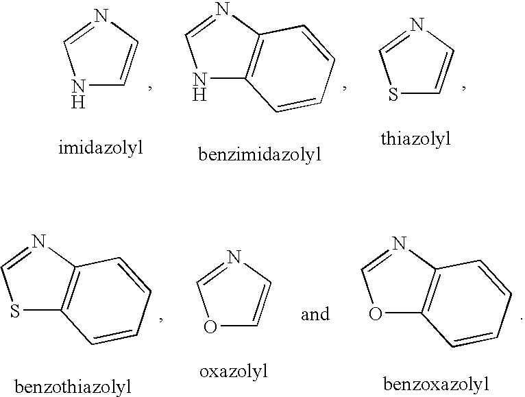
N1C=CN=C1.N1C2=C(N=C1)C=CC=C2.S1C=CN=C1.S1C2=C(N=C1)C=CC=C2.O1C=CN=C1.O1C2=C(N=C1)C=CC=C2
